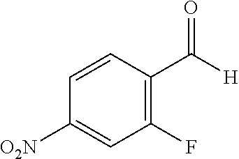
C1(F)=C(C([H])=O)C=CC([O2N])=C1
